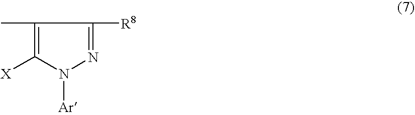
C1(C)=C([X])N([Ar])N=C1[R8]
